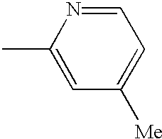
C1=C(C)N=CC=C1[Me]
